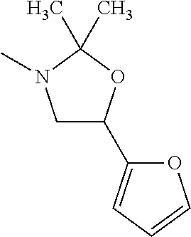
C1C(C2=CC=CO2)OC(C)(C)N1C
